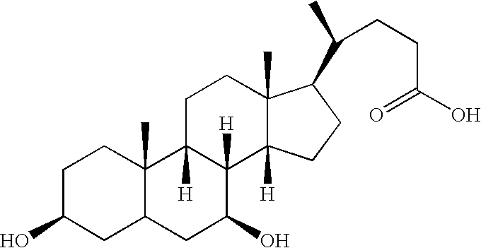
C1C(O)CC2C(C)(C1)C1([H])C([H])(C(O)C2)C2([H])C(C)(CC1)C(C(C)CCC(O)=O)CC2
